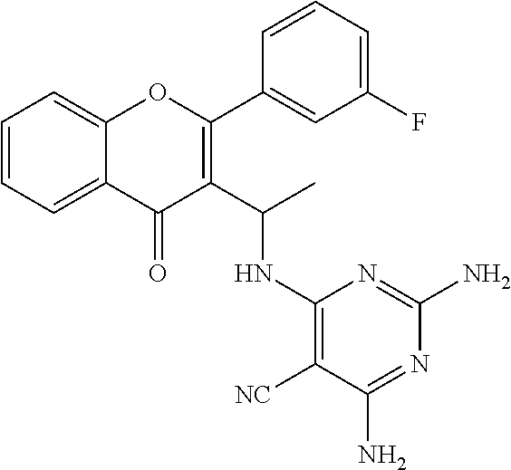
C1=CC=C2C(=C1)C(=O)C(C(C)NC1=C([NC])C(N)=NC(N)=N1)=C(C1=CC(F)=CC=C1)O2
